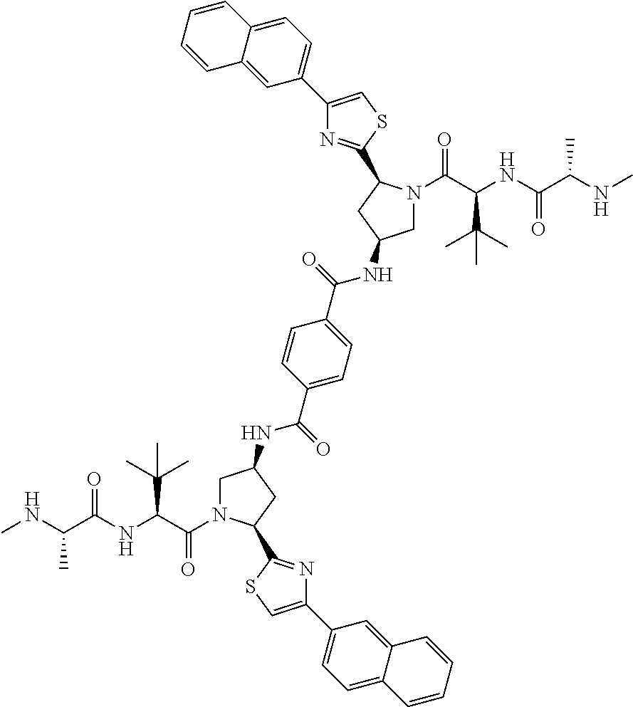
C(C(NC(C(NC)C)=O)C(C)(C)C)(=O)N1CC(NC(C2=CC=C(C(=O)NC3CN(C(=O)C(C(C)(C)C)NC(C(C)NC)=O)C(C4=NC(C5=CC=C6C(=C5)C=CC=C6)=CS4)C3)C=C2)=O)CC1C1=NC(C2=CC=C3C(=C2)C=CC=C3)=CS1
